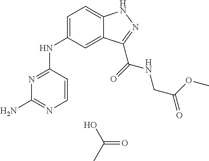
OC(C)=O.N1=C(NC2=CC=C3C(=C2)C(C(=O)NCC(=O)OC)=NN3)C=CN=C1N
